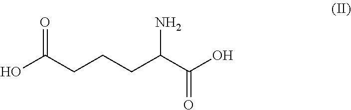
OC(CCCC(C(O)=O)N)=O
